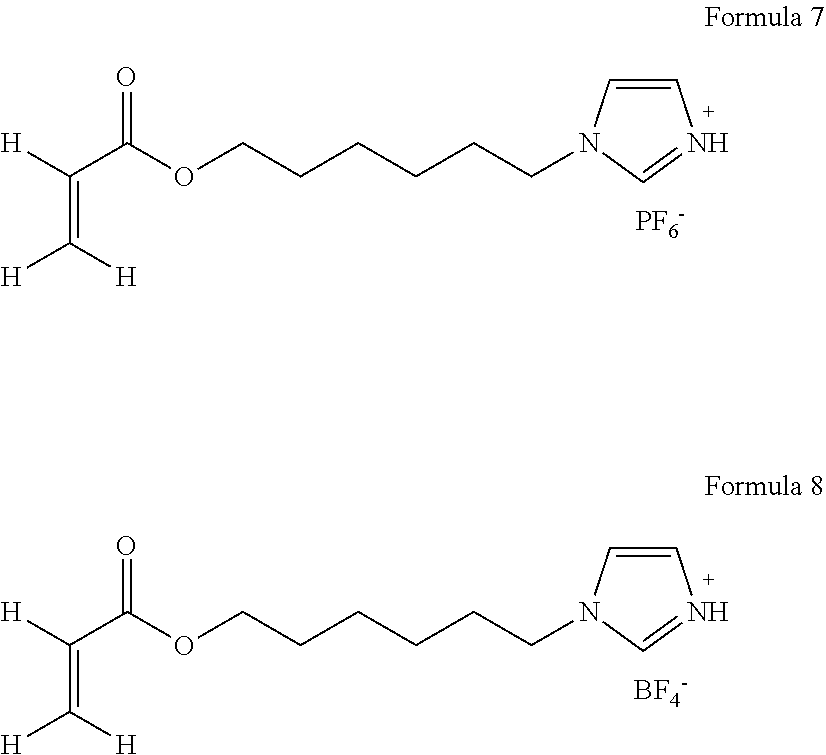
C(=C([H])C(OCCCCCCN1C=CN=C1)=O)([H])[H].[PF6-].C(=C([H])C(OCCCCCCN1C=CN=C1)=O)([H])[H].[BF4-]
